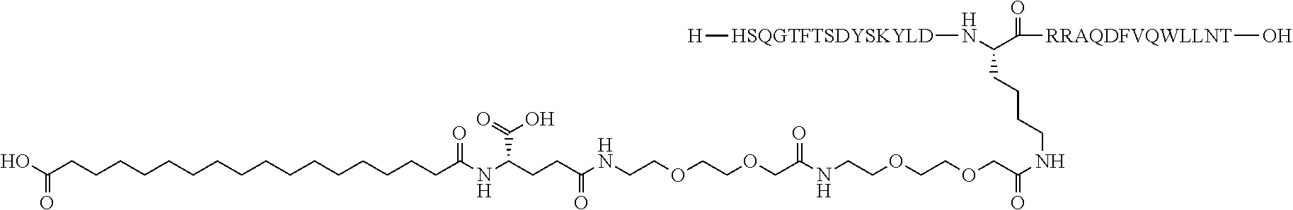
C(CCCCCCCCCCCCCCCCC(NC(CCC(NCCOCCOCC(NCCOCCOCC(NCCCCC(N[HSQGTFTSDYSKYLD][H])C([RRAQDFVQWLLNT]O)=O)=O)=O)=O)C(=O)O)=O)(O)=O
